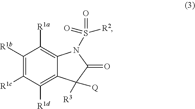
C1([R1b])=C([R1c])C([R1d])=C2C(=C1[R1a])N(S(=O)(=O)[R2])C(=O)C2([R3])[Q]
